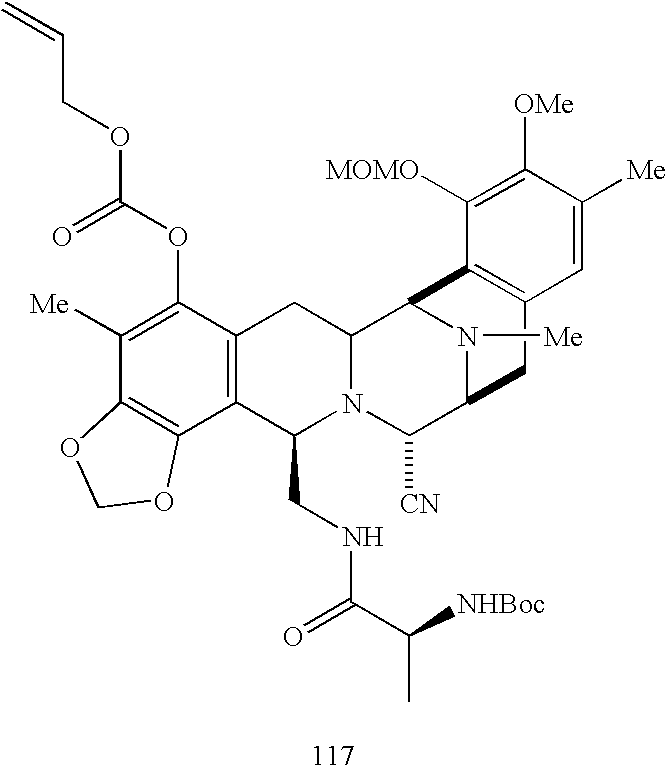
C1([Me])=C(OC(OCC=C)=O)C2=C(C3=C1OCO3)C(CNC(C([NHBoc])C)=O)N1C(C2)C2N([Me])C(C1[CN])CC1=C2C([MOMO])=C([OMe])C([Me])=C1
